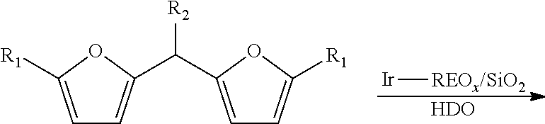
[Ir][REOx/SiO2].[HDO].C1=C([R1])OC(C([R2])C2=CC=C([R1])O2)=C1
